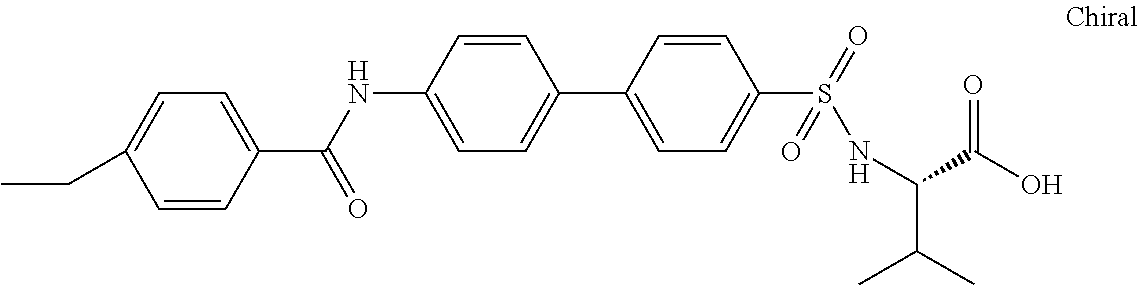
C1=C(C(NC2=CC=C(C3=CC=C(S(=O)(=O)NC(C(C)C)C(O)=O)C=C3)C=C2)=O)C=CC(CC)=C1
